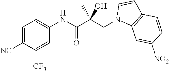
C1=C([NC])C([CF3])=CC(NC(C(CN2C3=C(C=C2)C=CC([NO2])=C3)(O)C)=O)=C1
